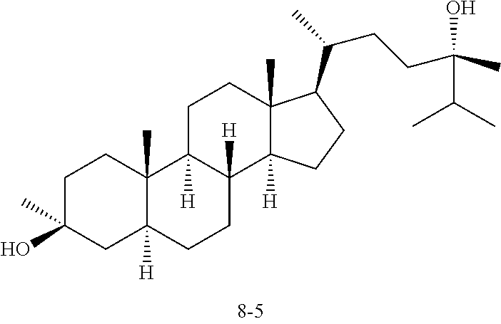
C1C(O)(C)CC2([H])C(C)(C1)C1([H])C([H])(CC2)C2([H])C(C)(CC1)C(C(CCC(O)(C)C(C)C)C)CC2
